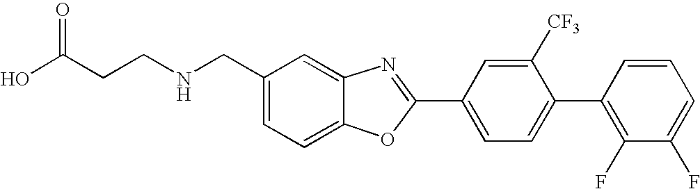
OC(CCNCC1=CC=C2C(=C1)N=C(C1=CC=C(C3=C(F)C(F)=CC=C3)C([CF3])=C1)O2)=O
